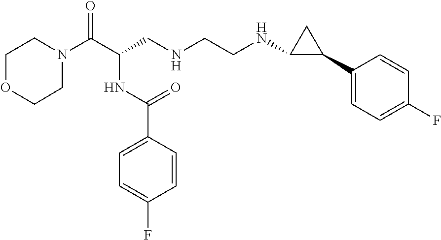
C1N(C(C(CNCCNC2C(C3=CC=C(F)C=C3)C2)NC(C2=CC=C(F)C=C2)=O)=O)CCOC1
